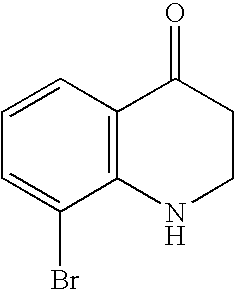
C1=CC=C(Br)C2=C1C(=O)CCN2
